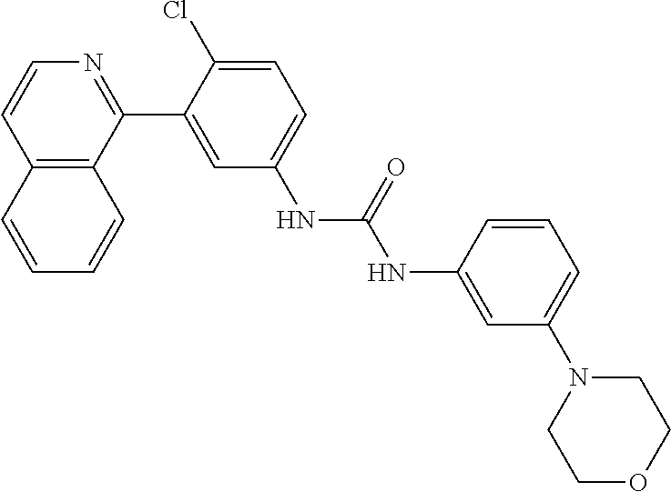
C12=C(C(C3=CC(NC(=O)NC4=CC(N5CCOCC5)=CC=C4)=CC=C3Cl)=NC=C1)C=CC=C2
